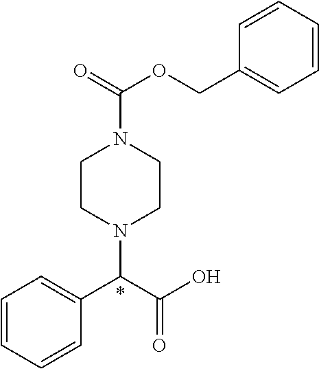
C1=CC=CC(C(C(O)=O)N2CCN(C(=O)OCC3=CC=CC=C3)CC2)=C1
